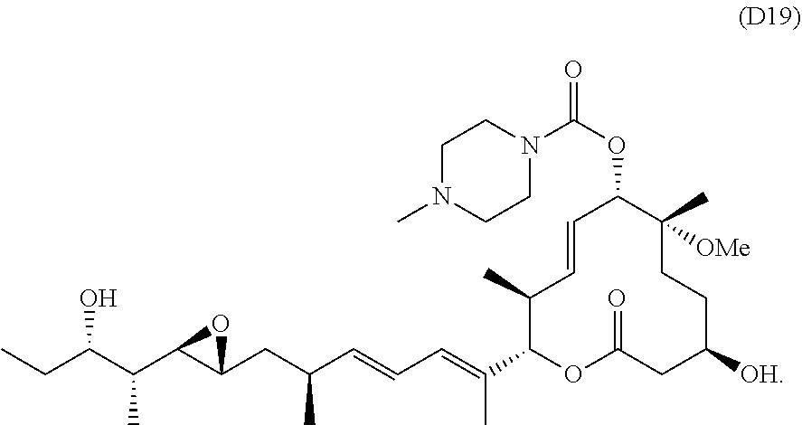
C1=CC(C)C(C(=CC=CC(C)CC2C(C(C)C(CC)O)O2)C)OC(=O)CC([OH])CCC(C)([OMe])C1OC(=O)N1CCN(C)CC1
